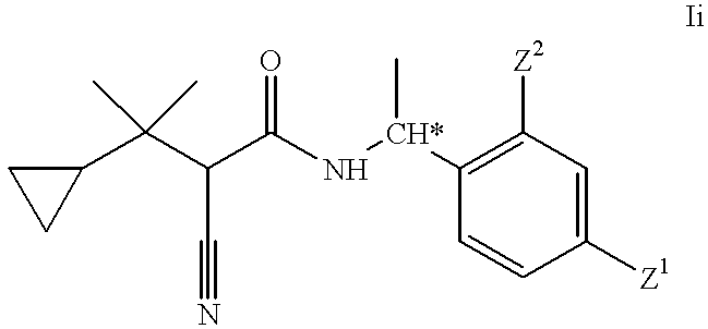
C(C(C(N[CH*](C)C1=C([Z2])C=C([Z1])C=C1)=O)C#N)(C1CC1)(C)C
